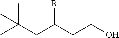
CC(CC(CCO)[R])(C)C
